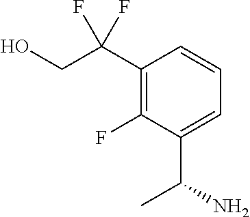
C(C1=C(F)C(C(N)C)=CC=C1)(CO)(F)F
